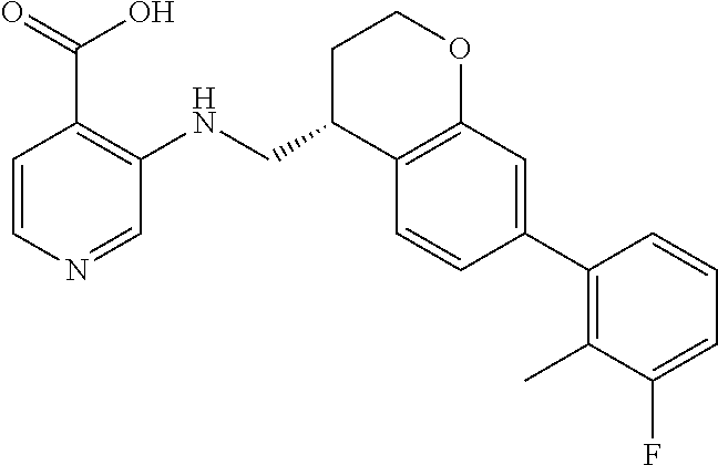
C1C(CNC2=C(C(=O)O)C=CN=C2)C2=C(OC1)C=C(C1=C(C)C(F)=CC=C1)C=C2
